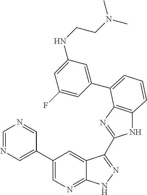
C1(C2=CN=C3C(=C2)C(C2=NC4=C(N2)C=CC=C4C2=CC(NCCN(C)C)=CC(F)=C2)=NN3)=CN=CN=C1
